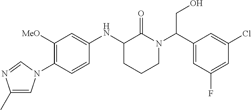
C1([MeO])=C(N2C=C(C)N=C2)C=CC(NC2CCCN(C(C3=CC(F)=CC(Cl)=C3)CO)C2=O)=C1
